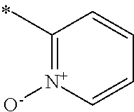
C1(C)=[N+]([O-])C=CC=C1
